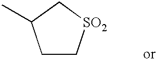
C1C[SO2]CC1C
